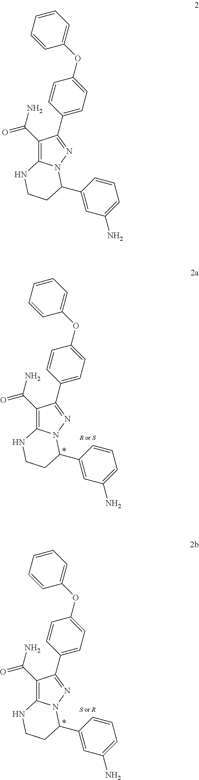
C1(C(N)=O)=C2N(N=C1C1=CC=C(OC3=CC=CC=C3)C=C1)C(C1=CC(N)=CC=C1)CCN2.C1(C(N)=O)=C2N(N=C1C1=CC=C(OC3=CC=CC=C3)C=C1)C(C1=CC(N)=CC=C1)CCN2.C1(C(N)=O)=C2N(N=C1C1=CC=C(OC3=CC=CC=C3)C=C1)C(C1=CC(N)=CC=C1)CCN2
